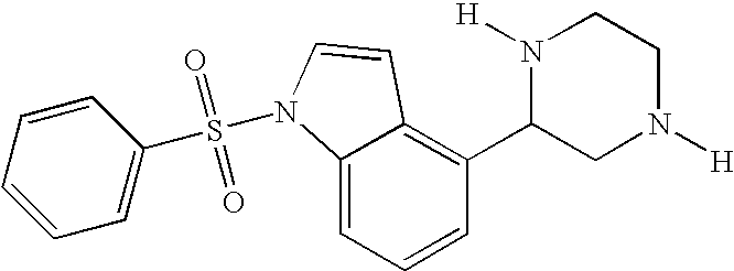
C1=CC=C2C(=C1C1CN([H])CCN1[H])C=CN2S(=O)(=O)C1=CC=CC=C1
